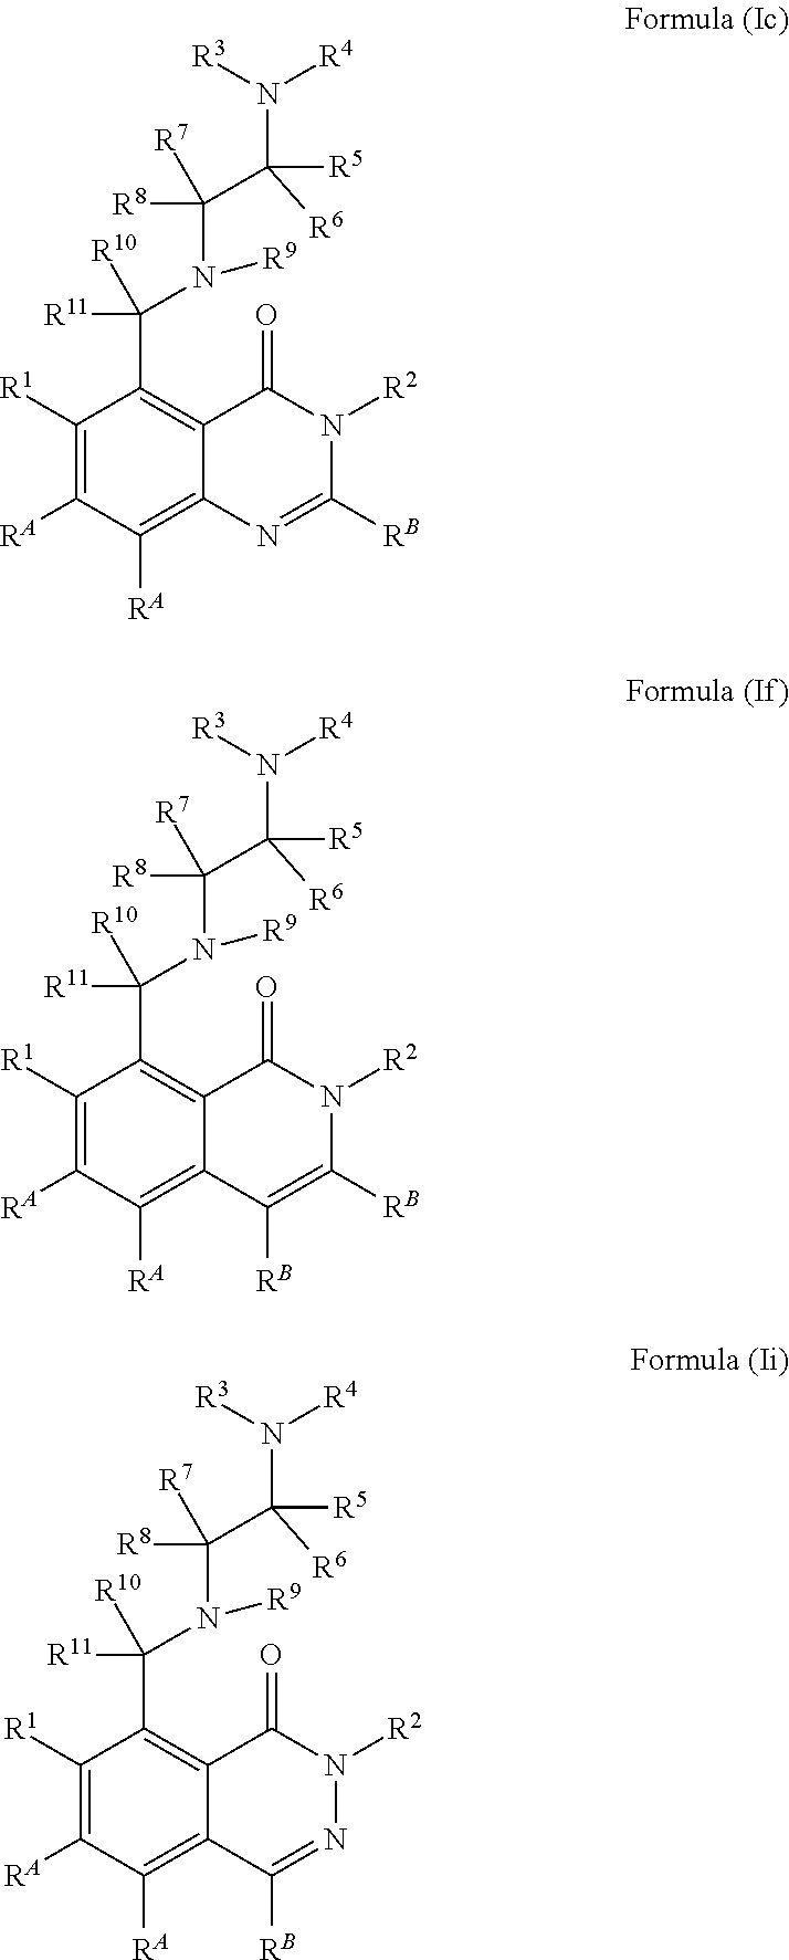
C1([R1])=C([RA])C([RA])=C2C(=C1C(N(C([R8])([R7])C([R5])([R6])N([R3])[R4])[R9])([R11])[R10])C(=O)N([R2])C([RB])=N2.C1([R1])=C([RA])C([RA])=C2C(=C1C(N(C([R8])([R7])C([R5])([R6])N([R3])[R4])[R9])([R11])[R10])C(=O)N([R2])C([RB])=C2[RB].C1([R1])=C([RA])C([RA])=C2C(=C1C(N(C([R8])([R7])C([R5])([R6])N([R3])[R4])[R9])([R11])[R10])C(=O)N([R2])N=C2[RB]
